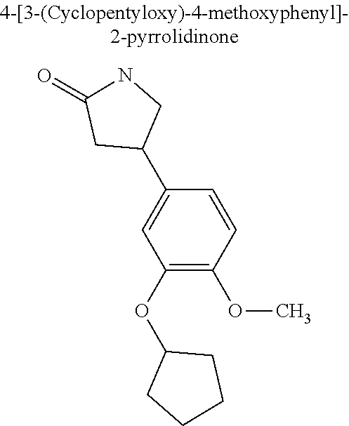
C1C(C2=CC(OC3CCCC3)=C(OC)C=C2)CNC1=O
